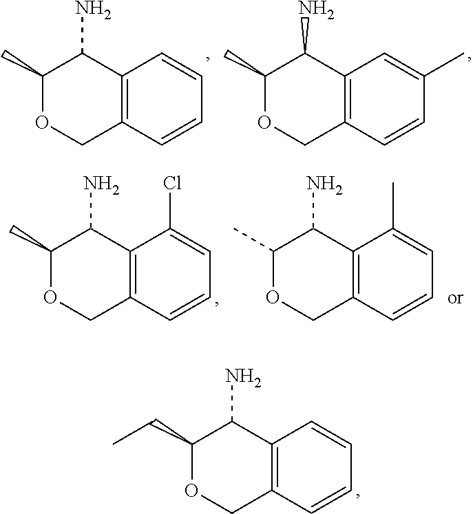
C12=C(C=CC=C1)COC(C)C2N.C12=C(C=CC(C)=C1)COC(C)C2N.C12=C(C=CC=C1Cl)COC(C)C2N.C12=C(C=CC=C1C)COC(C)C2N.C12=C(C=CC=C1)COC(CC)C2N
